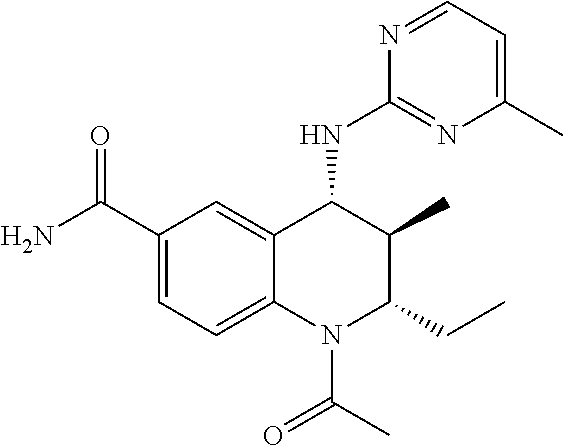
C1(C(N)=O)=CC=C2C(=C1)C(NC1=NC(C)=CC=N1)C(C)C(CC)N2C(C)=O
